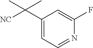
C1(C([NC])(C)C)=CC=NC(F)=C1
